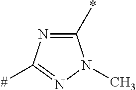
C1(*)=NC([#])=NN1C
